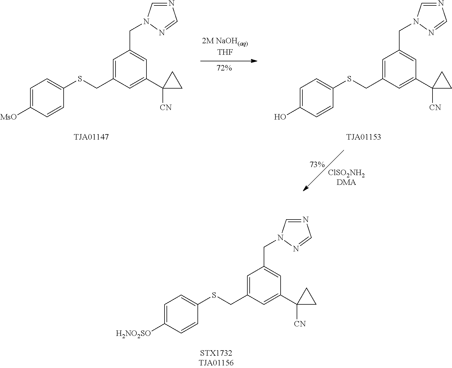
C1=C(O)C=CC(SCC2=CC(CN3C=NC=N3)=CC(C3([CN])CC3)=C2)=C1.C1=C([MsO])C=CC(SCC2=CC(CN3C=NC=N3)=CC(C3([CN])CC3)=C2)=C1.C1=C([H2NO2SO])C=CC(SCC2=CC(CN3C=NC=N3)=CC(C3([CN])CC3)=C2)=C1
